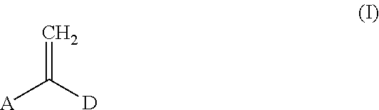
C=C([A])[D]
